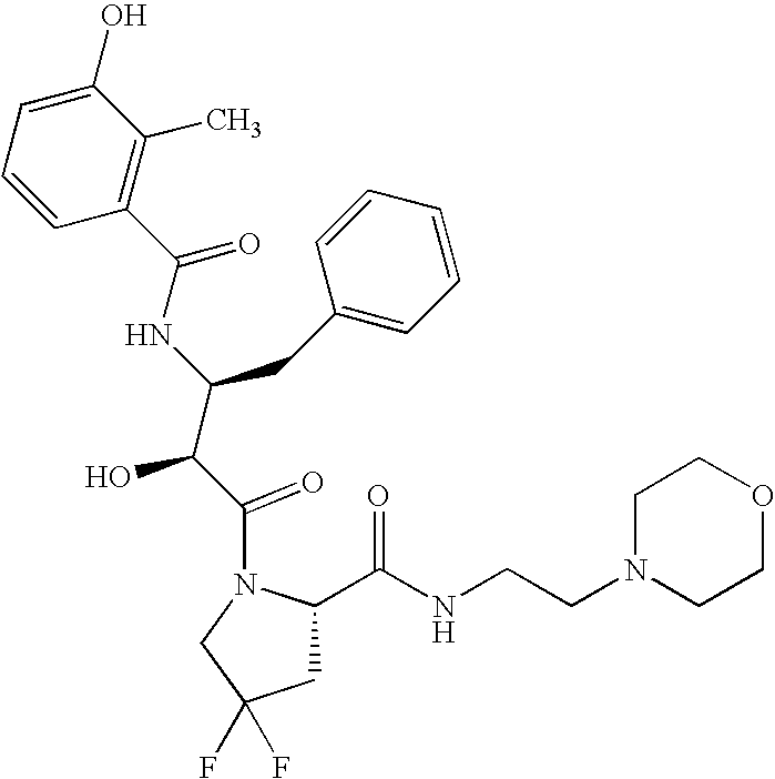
C1=CC(C(=O)NC(C(C(=O)N2CC(F)(F)CC2C(NCCN2CCOCC2)=O)O)CC2=CC=CC=C2)=C(C)C(O)=C1
